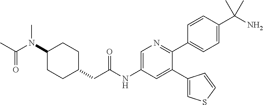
CC(N(C1CCC(CC(NC2=CN=C(C3=CC=C(C(N)(C)C)C=C3)C(C3=CSC=C3)=C2)=O)CC1)C)=O
